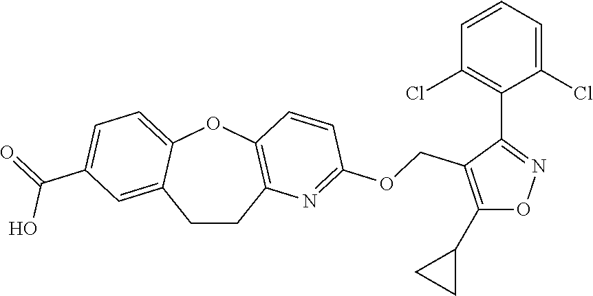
C1CC2=C(OC3=CC=C(C(=O)O)C=C13)C=CC(OCC1=C(C3CC3)ON=C1C1=C(Cl)C=CC=C1Cl)=N2
